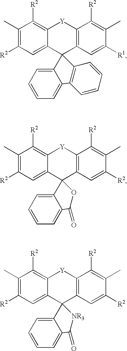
C1(C)=C([R2])C=C2C(=C1[R2])[Y]C1=C(C23C2=CC=CC=C2C2=C3C=CC=C2)C=C([R1])C(C)=C1[R2].C1(C)=C([R2])C=C2C(=C1[R2])[Y]C1=C(C23C2=CC=CC=C2C(=O)O3)C=C([R2])C(C)=C1[R2].C1(C)=C([R2])C=C2C(=C1[R2])[Y]C1=C(C23C2=CC=CC=C2C(=O)[NR3]3)C=C([R2])C(C)=C1[R2]
